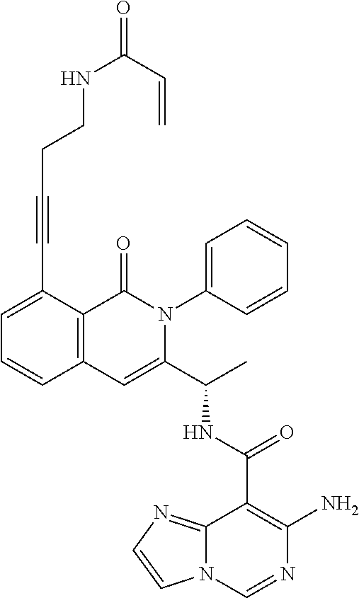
C1(C(NC(C2=CC3=C(C(=O)N2C2=CC=CC=C2)C(C#CCCNC(=O)C=C)=CC=C3)C)=O)=C(N)N=CN2C1=NC=C2
